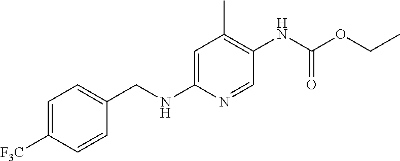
C1=C([F3C])C=CC(CNC2=CC(C)=C(NC(OCC)=O)C=N2)=C1
